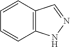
C1=CC=CC2=C1C=NN2
